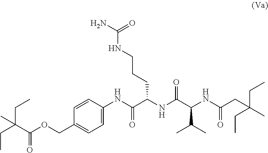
C1(COC(=O)C(CC)(CC)C)=CC=C(NC(=O)C(NC(C(C(C)C)NC(=O)CC(CC)(C)CC)=O)CCCNC(N)=O)C=C1
